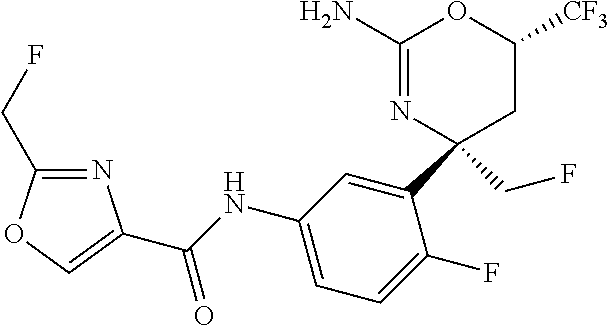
C1(N)=NC(C2=CC(NC(=O)C3=COC(CF)=N3)=CC=C2F)(CF)CC([CF3])O1
